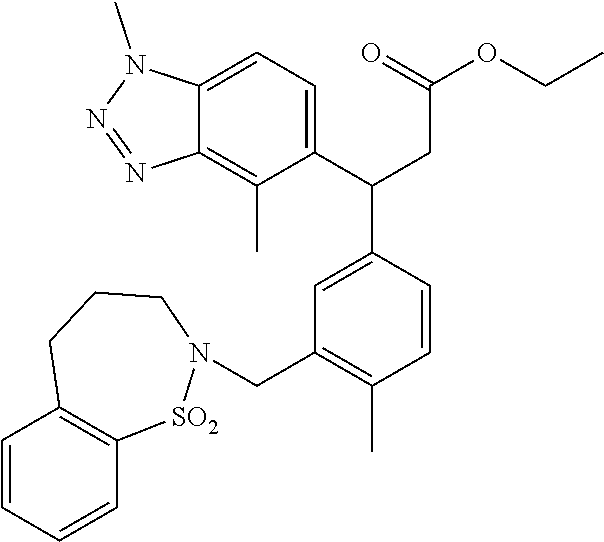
C1=CC=CC2=C1CCCN(CC1=C(C)C=CC(C(C3=CC=C4C(=C3C)N=NN4C)CC(OCC)=O)=C1)[SO2]2
